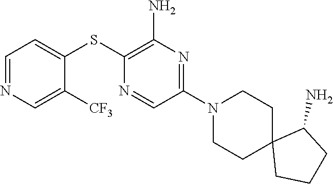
S(C1=C(N)N=C(N2CCC3(CC2)CCCC3N)C=N1)C1=CC=NC=C1[CF3]
